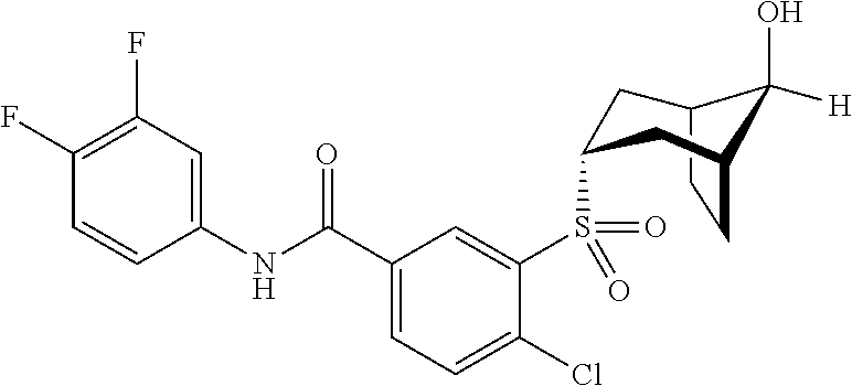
C1(F)=C(F)C=C(NC(C2=CC=C(Cl)C(S(=O)(C3CC4CCC(C3)C4(O)[H])=O)=C2)=O)C=C1
